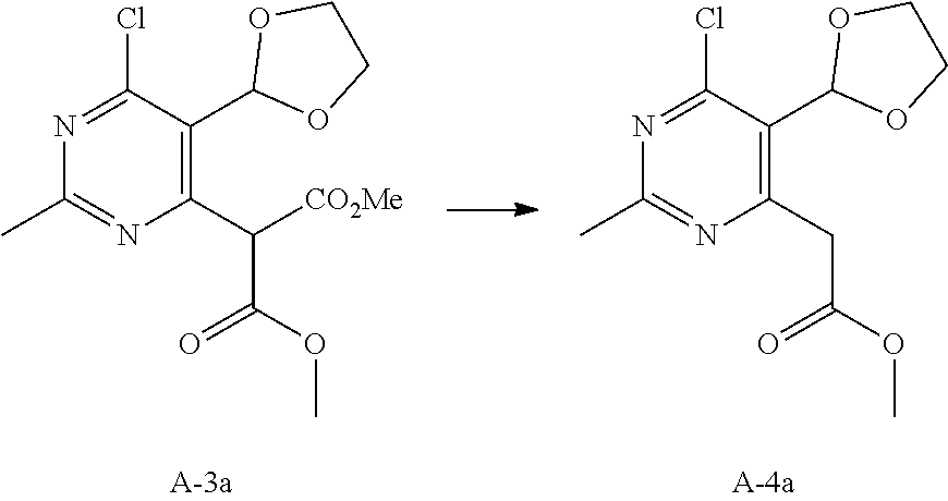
C1(Cl)=NC(C)=NC(C([CO2Me])C(OC)=O)=C1C1OCCO1.C1(Cl)=NC(C)=NC(CC(OC)=O)=C1C1OCCO1
